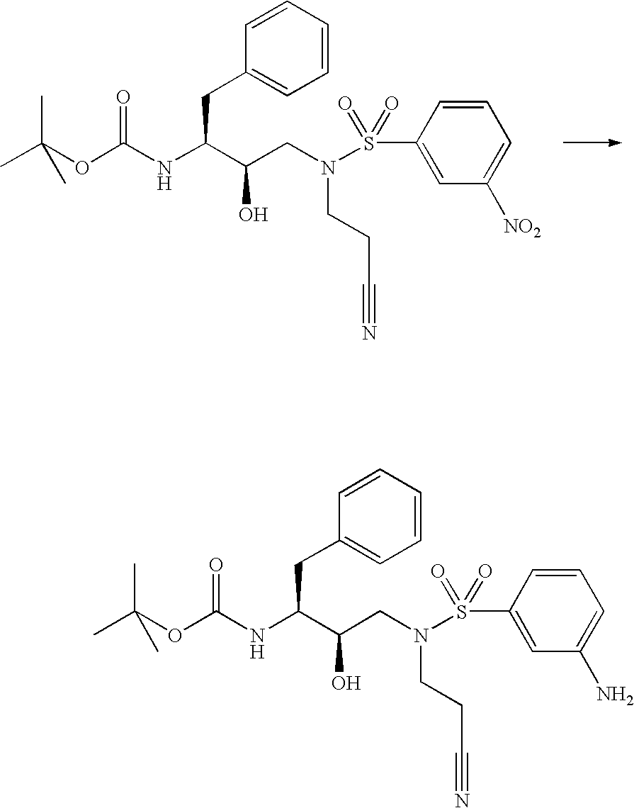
CC(OC(NC(C(CN(CCC#N)S(C1=CC([NO2])=CC=C1)(=O)=O)O)CC1=CC=CC=C1)=O)(C)C.CC(OC(NC(C(CN(CCC#N)S(C1=CC(N)=CC=C1)(=O)=O)O)CC1=CC=CC=C1)=O)(C)C
